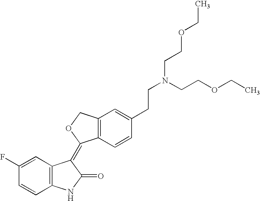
C12=C(C=CC(CCN(CCOCC)CCOCC)=C1)C(=C1C3=C(NC1=O)C=CC(F)=C3)OC2
